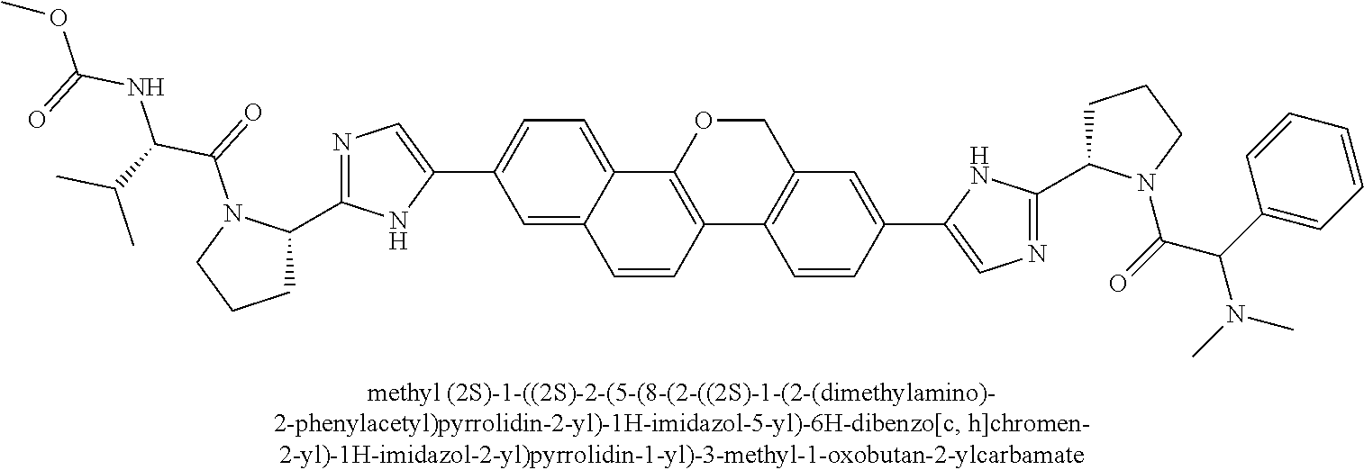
C1=C2C(=CC(C3=CN=C(C4CCCN4C(=O)C(C(C)C)NC(=O)OC)N3)=C1)C=CC1=C2OCC2=C1C=CC(C1=CN=C(C3CCCN3C(C(N(C)C)C3=CC=CC=C3)=O)N1)=C2
